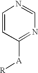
N1=C([A][R])C=CN=C1
